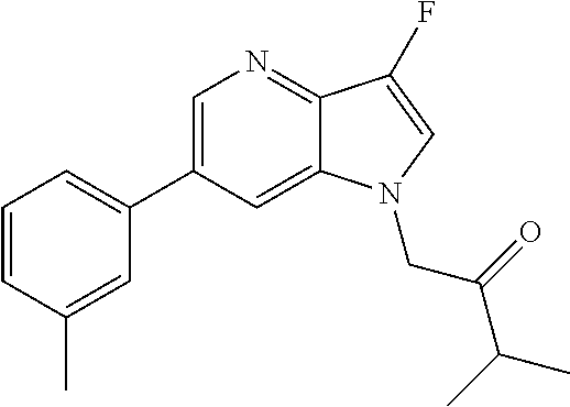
C1=C(C2=CC=CC(C)=C2)C=C2C(=N1)C(F)=CN2CC(C(C)C)=O
